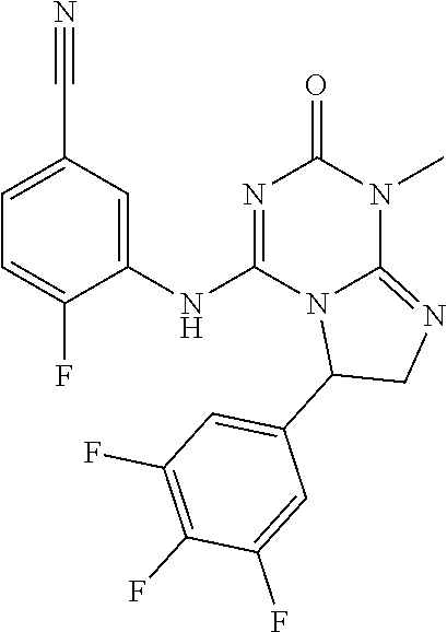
C1=C(C#N)C=C(NC2=NC(=O)N(C)C3=NCC(C4=CC(F)=C(F)C(F)=C4)N23)C(F)=C1
